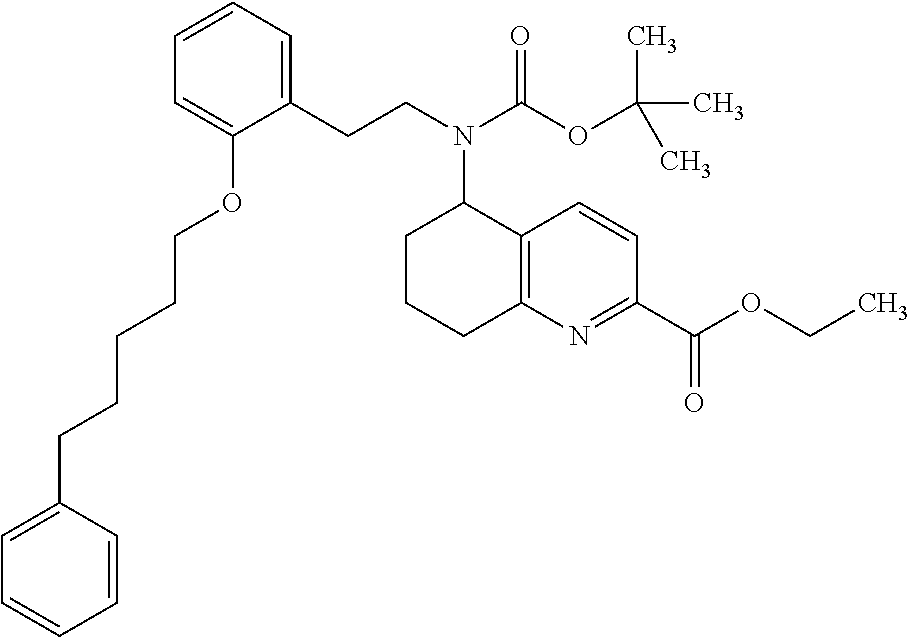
C1(CCN(C(OC(C)(C)C)=O)C2CCCC3=C2C=CC(C(OCC)=O)=N3)=CC=CC=C1OCCCCCC1=CC=CC=C1
